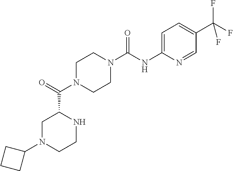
C1N(C(C2CN(C3CCC3)CCN2)=O)CCN(C(NC2=CC=C(C(F)(F)F)C=N2)=O)C1
